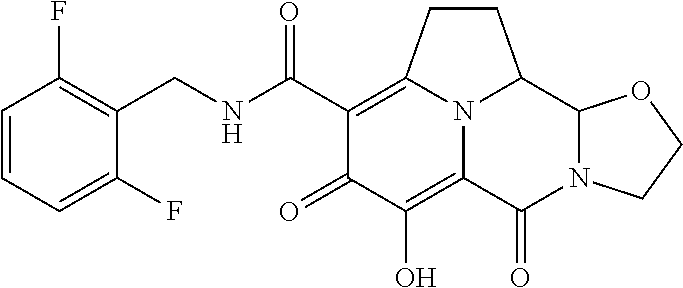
C1=CC=C(F)C(CNC(C2=C3CCC4C5N(C(=O)C(=C(O)C2=O)N34)CCO5)=O)=C1F
